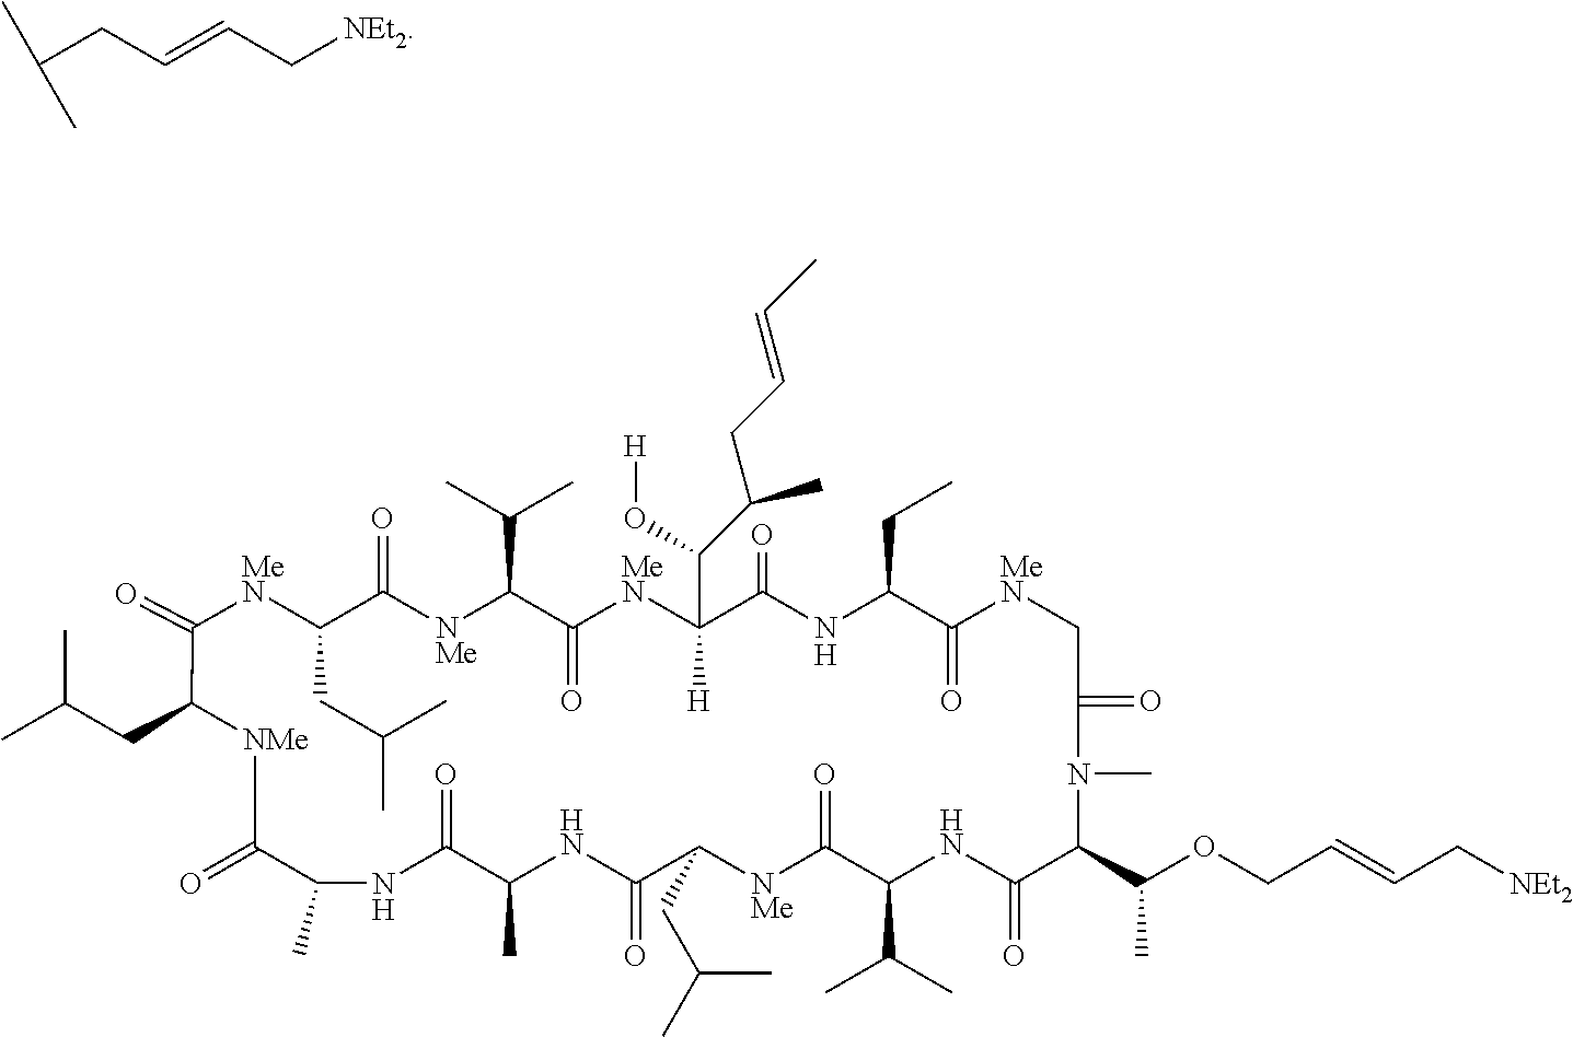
C([NEt2])C=CCC(C)C.[MeN]1C(CC(C)C)C(=O)[NMe]C(C(C)C)C(=O)[MeN]C(C(O[H])C(CC=CC)C)([H])C(=O)NC(CC)C(=O)[MeN]CC(=O)N(C)C(C(OCC=CC[NEt2])C)C(=O)NC(C(C)C)C(=O)[NMe]C(CC(C)C)C(=O)NC(C)C(=O)NC(C)C(=O)[NMe]C(CC(C)C)C1=O
